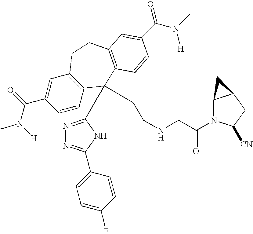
CN(C(C1=CC2=C(C=C1)C(C1=NN=C(C3=CC=C(F)C=C3)N1)(CCNCC(N1C3C(CC1[CN])C3)=O)C1=C(CC2)C=C(C(N(C)[H])=O)C=C1)=O)[H]
